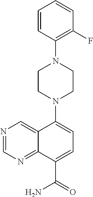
C1=CC(N2CCN(C3=CC=C(C(=O)N)C4=NC=NC=C43)CC2)=C(F)C=C1
